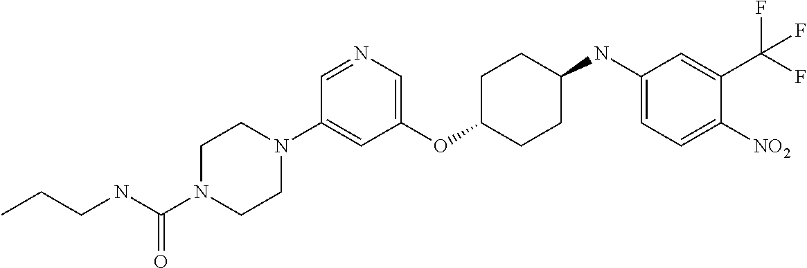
C1(OC2CCC(NC3=CC=C([NO2])C(C(F)(F)F)=C3)CC2)=CN=CC(N2CCN(C(NCCC)=O)CC2)=C1
